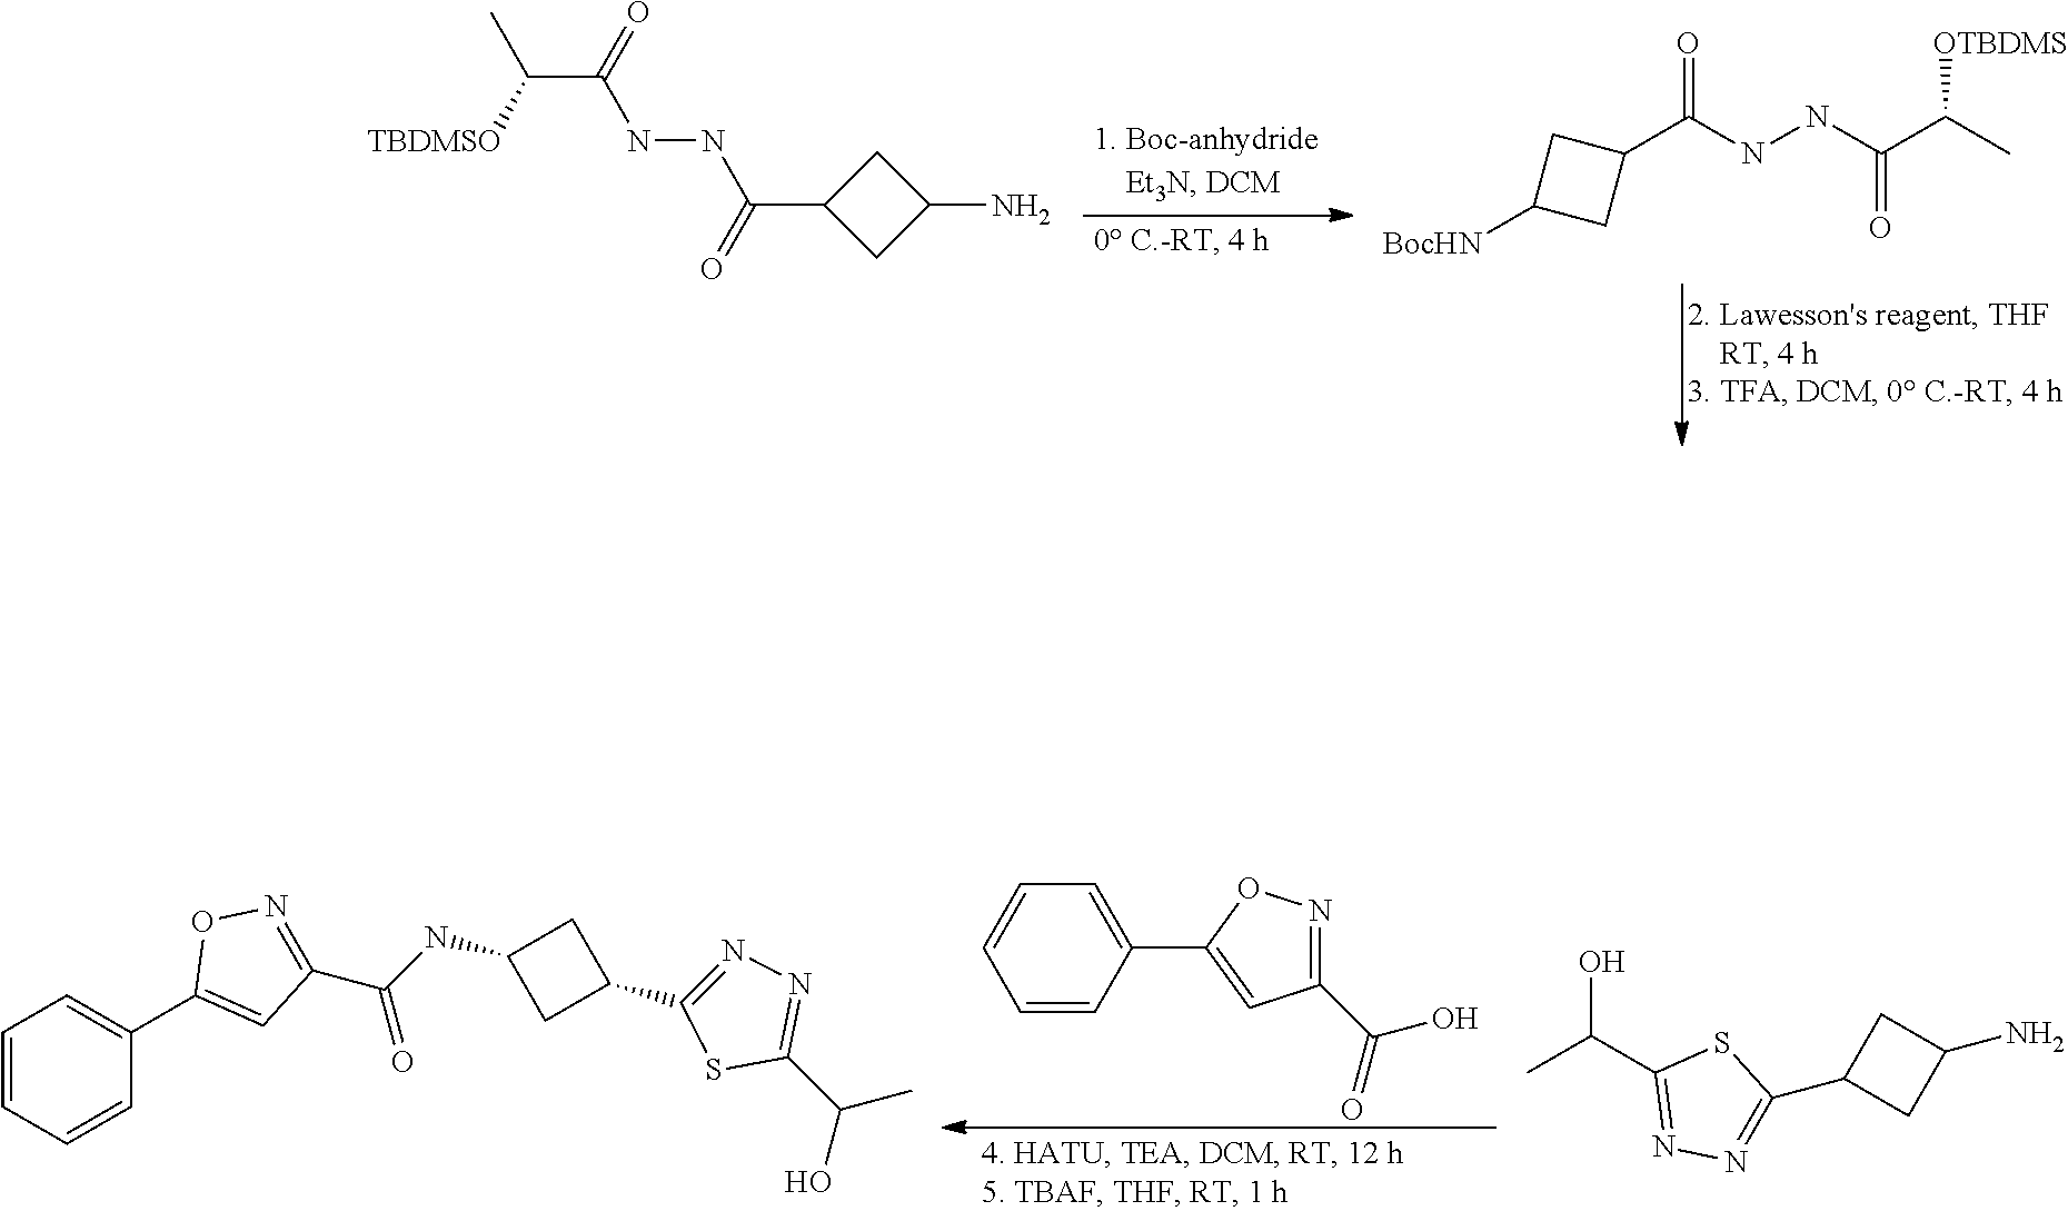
C1(C(NNC(C(C)[OTBDMS])=O)=O)CC([BocHN])C1.C(C(=O)NNC(C1CC(N)C1)=O)(C)[TBDMSO].C1=CC(C2=CC(C(=O)O)=NO2)=CC=C1.C1=CC=CC(C2=CC(C(=O)NC3CC(C4=NN=C(C(C)O)S4)C3)=NO2)=C1.CC(C1=NN=C(C2CC(N)C2)S1)O
